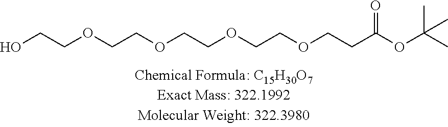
C(OCCOCCC(OC(C)(C)C)=O)COCCOCCO
